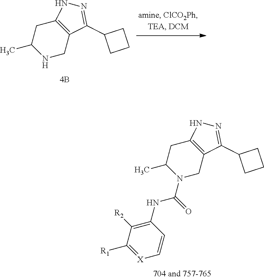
C12=C(CN(C(=O)NC3=C([R2])C([R1])=[X]C=C3)C(C)C1)C(C1CCC1)=NN2.C12=C(CNC(C)C1)C(C1CCC1)=NN2
